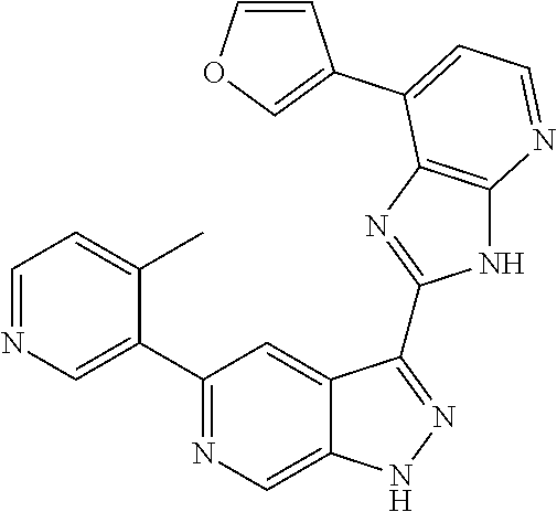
C1=NC=C(C2=NC=C3C(=C2)C(C2=NC4=C(N2)N=CC=C4C2=COC=C2)=NN3)C(C)=C1
